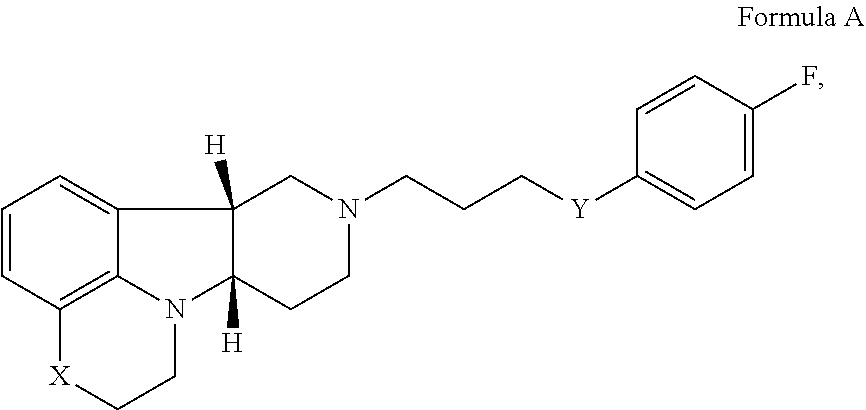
C1=CC2=C3C(=C1)C1([H])CN(CCC[Y]C4=CC=C(F)C=C4)CCC1([H])N3CC[X]2
